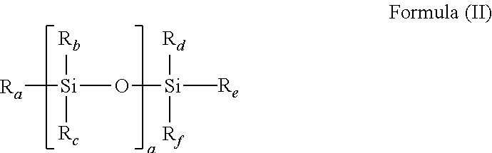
[Ra][Si](O[Si]([Re])(C)([Rf])[Rd])([Rc])[Rb]
